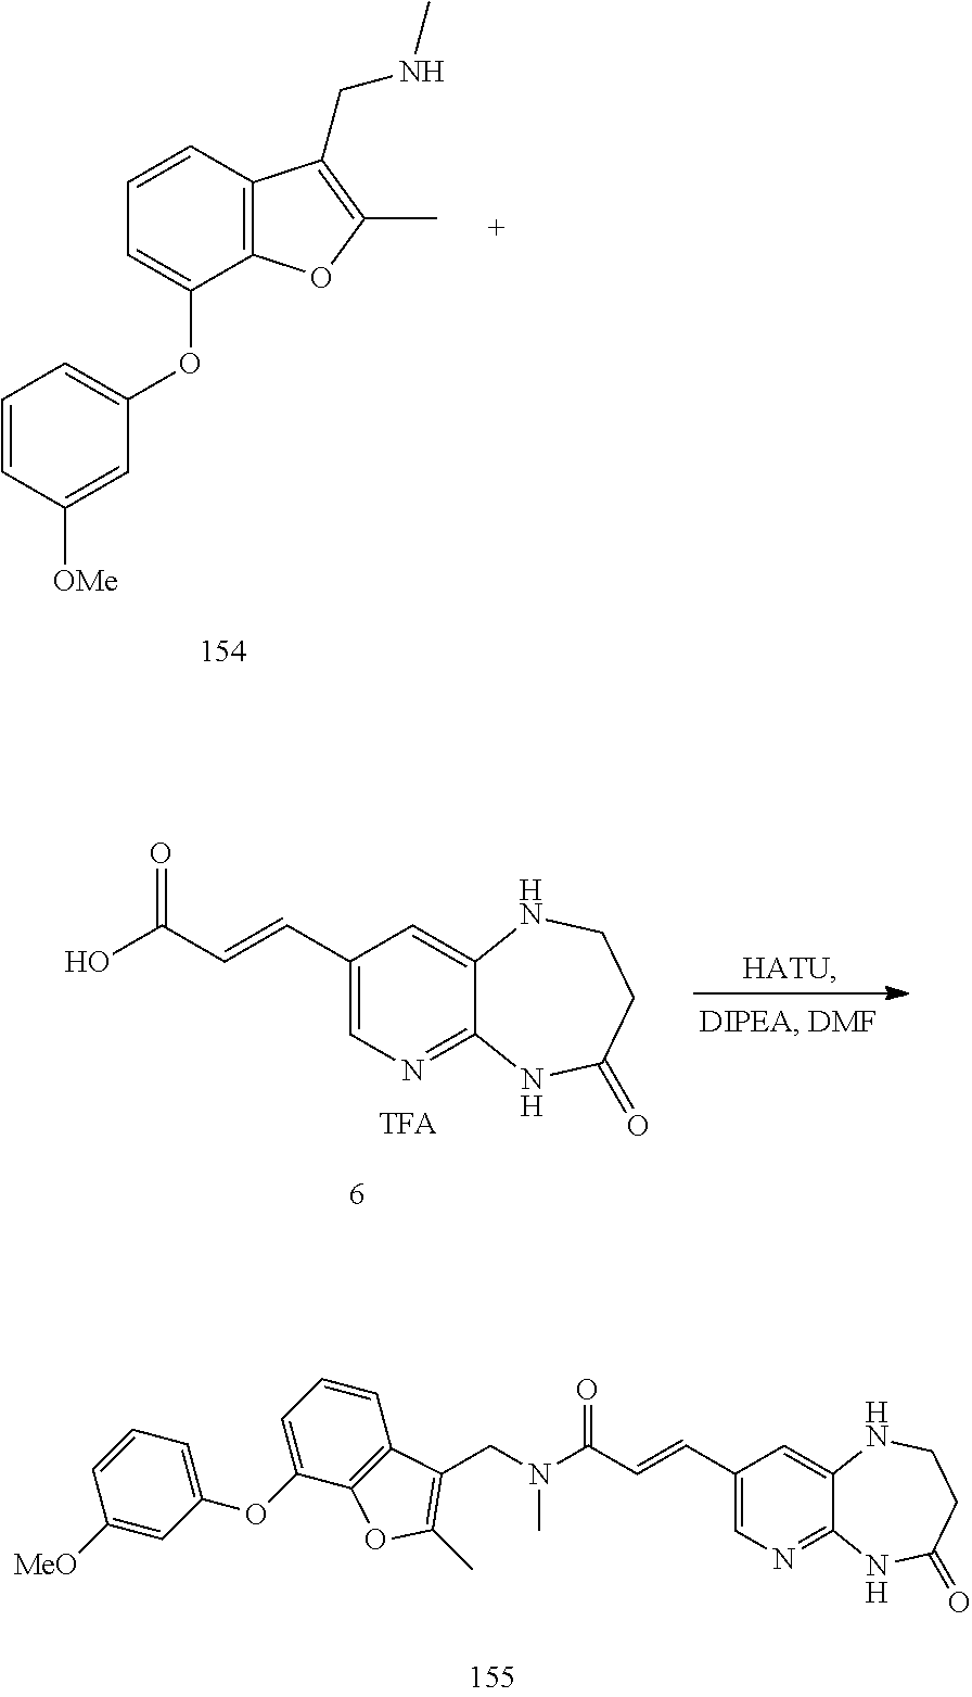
C1=CC([OMe])=CC(OC2=CC=CC3=C2OC(C)=C3CNC)=C1.C1(C=CC(O)=O)=CN=C2C(=C1)NCCC(=O)N2.[HATU].C1(C=CC(N(CC2=C(C)OC3=C2C=CC=C3OC2=CC=CC([MeO])=C2)C)=O)=CN=C2C(=C1)NCCC(=O)N2
